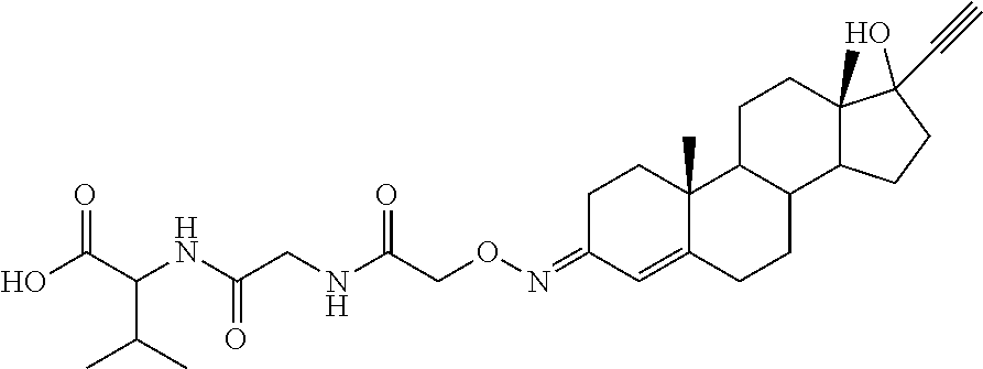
OC(C(NC(CNC(CON=C1C=C2C(C)(CC1)C1C(CC2)C2C3(CC1)C(C#C)(CC2)O3)=O)=O)C(C)C)=O
